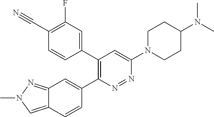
C12=CN(C)N=C1C=C(C1=C(C3=CC(F)=C(C#N)C=C3)C=C(N3CCC(N(C)C)CC3)N=N1)C=C2
